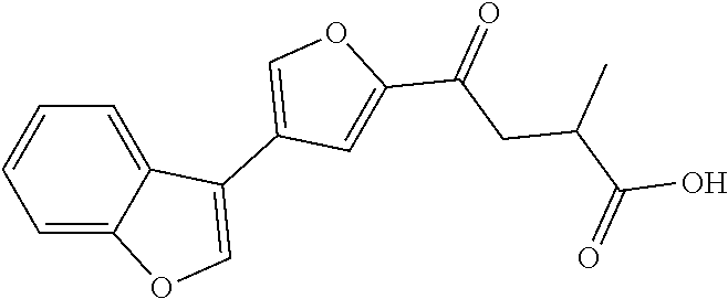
C1=C2C(=CC=C1)C(C1=COC(C(=O)CC(C(O)=O)C)=C1)=CO2
